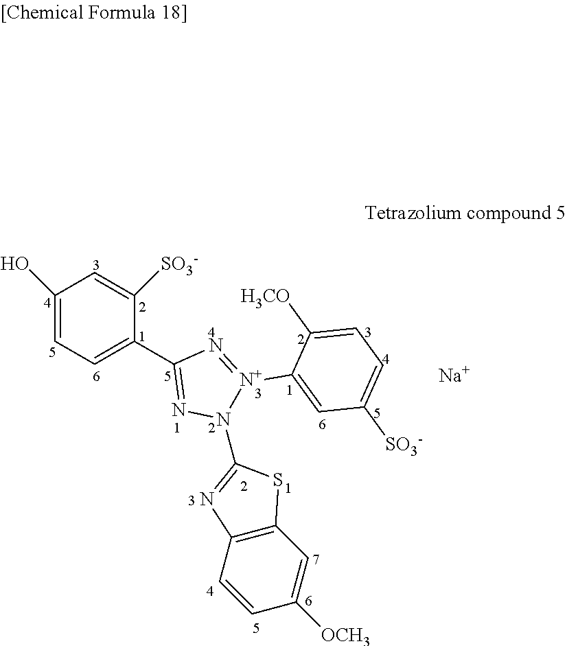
C1=C([SO3-])C(C2=NN(C3=NC4=C(S3)C=C([OCH3])C=C4)[N+](C3=CC([SO3-])=CC=C3[H3CO])=N2)=CC=C1O.[Na]
